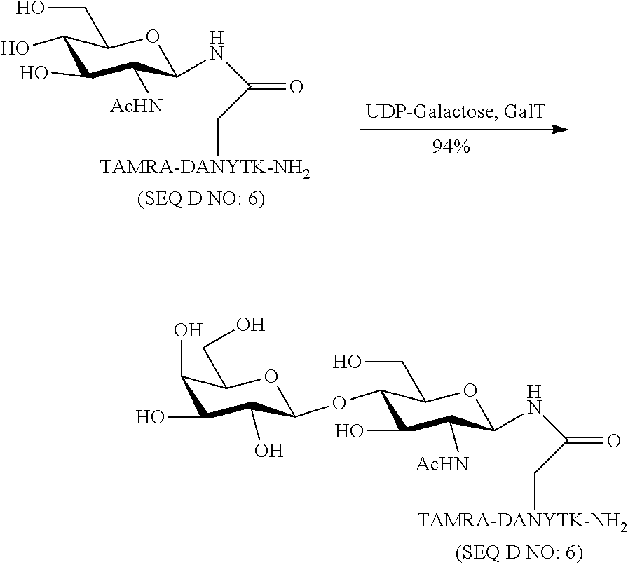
C1(O)C(O)C(O)C(OC2C(O)C([AcHN])C(NC(C[TAMRA-DANYTK-NH2])=O)OC2CO)OC1CO.C1(O)C(O)C([AcHN])C(NC(C[TAMRA-DANYTK-NH2])=O)OC1CO
